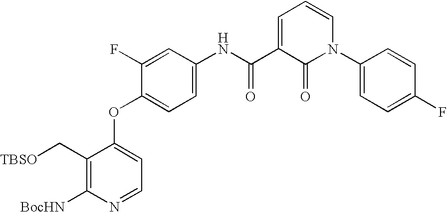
C1(C[TBSO])=C([BocHN])N=CC=C1OC1=CC=C(NC(C2=CC=CN(C3=CC=C(F)C=C3)C2=O)=O)C=C1F
